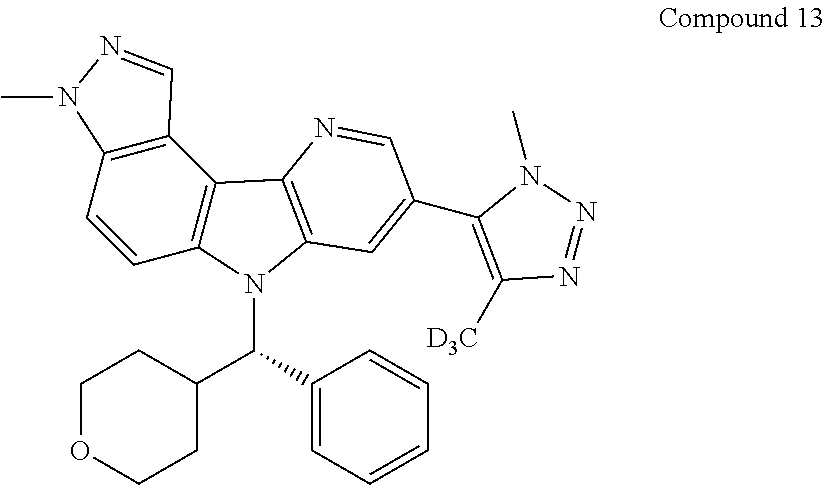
C12=C(C=CC3=C1C1=C(N3C(C3CCOCC3)C3=CC=CC=C3)C=C(C3=C([D3C])N=NN3C)C=N1)N(C)N=C2
